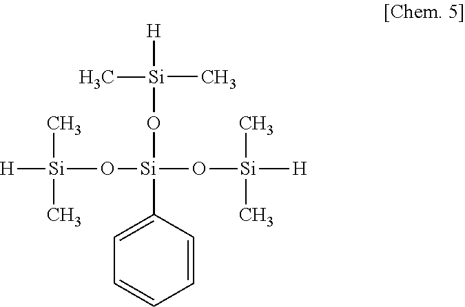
C1=C([Si](O[Si]([H])(C)C)(O[Si](C)(C)[H])O[Si](C)([H])C)C=CC=C1
